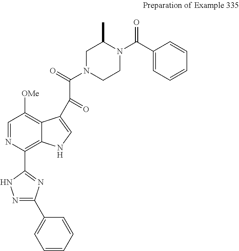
C1=NC(C2=NC(C3=CC=CC=C3)=NN2)=C2C(=C1[OMe])C(C(C(N1CCN(C(C3=CC=CC=C3)=O)C(C)C1)=O)=O)=CN2
